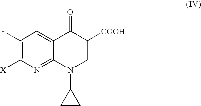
C1(F)=C([X])N=C2C(=C1)C(=O)C([COOH])=CN2C1CC1
